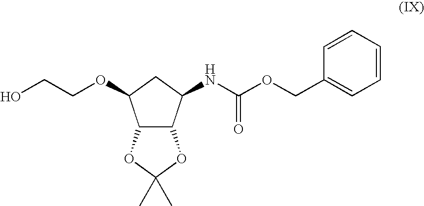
OCCOC1C2C(C(NC(OCC3=CC=CC=C3)=O)C1)OC(C)(C)O2
